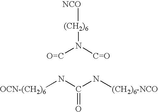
[NCO][(CH2)6]N([O=C])[C=O].[OCN-(CH2)6]NC(N[(CH2)6-NCO])=O
